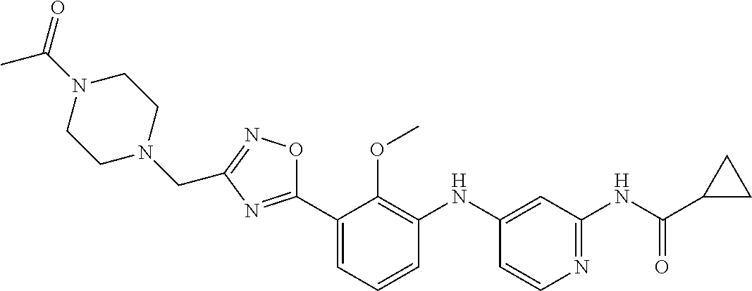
C1(C2=CC=CC(NC3=CC(NC(C4CC4)=O)=NC=C3)=C2OC)=NC(CN2CCN(C(=O)C)CC2)=NO1
